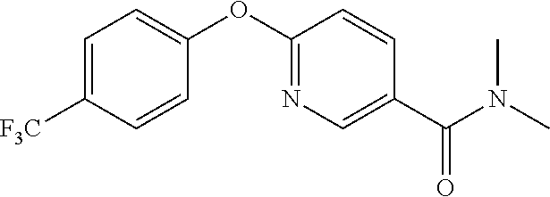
C1=C([F3C])C=CC(OC2=NC=C(C(N(C)C)=O)C=C2)=C1
